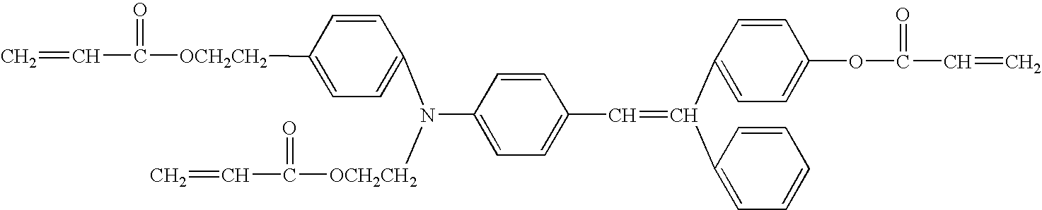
C1([OCH2CH2]C(=O)C=C)=CC=C(N(C2=CC=C(C=C(C3=CC=C(OC(=O)C=C)C=C3)C3=CC=CC=C3)C=C2)[OCH2CH2]C(C=C)=O)C=C1
